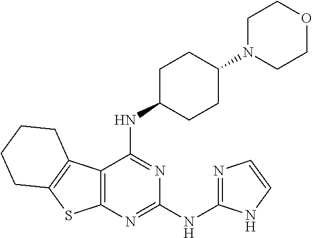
C1N(C2CCC(NC3=NC(NC4=NC=CN4)=NC4=C3C3=C(S4)CCCC3)CC2)CCOC1
